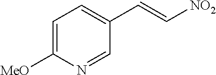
C1=C([MeO])N=CC(C=C[NO2])=C1
